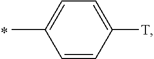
C1=CC([T])=CC=C1C
